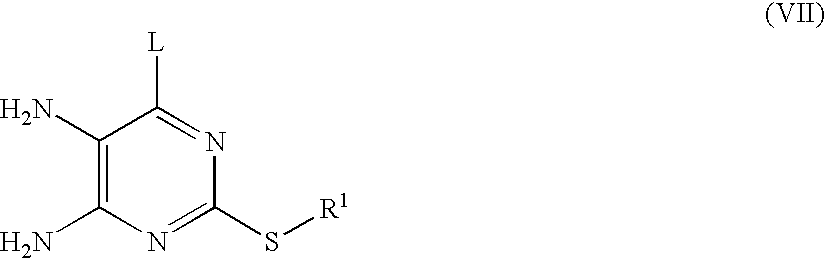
C1(N)=C(N)N=C(S[R1])N=C1[L]
